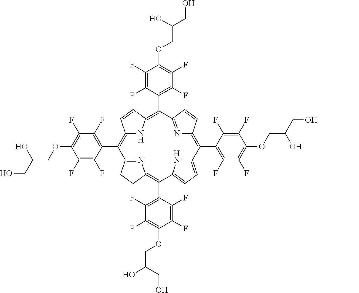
C12=C(C3=C(F)C(F)=C(OCC(CO)O)C(F)=C3F)C3=NC(=C(C4=C(F)C(F)=C(OCC(O)CO)C(F)=C4F)C4=CC=C(N4)C(C4=C(F)C(F)=C(OCC(CO)O)C(F)=C4F)=C4N=C(C(C5=C(F)C(F)=C(OCC(CO)O)C(F)=C5F)=C(N1)C=C2)C=C4)CC3
